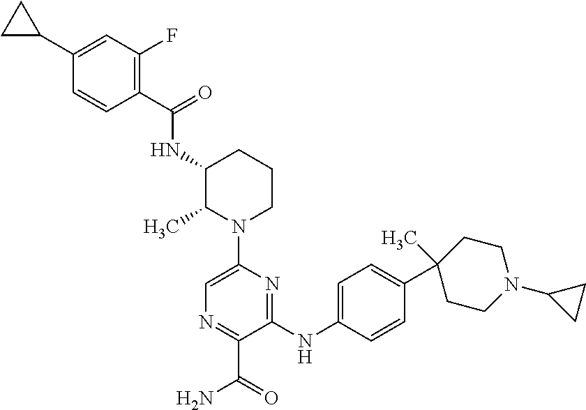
N(C1C(C)N(C2=CN=C(C(=O)N)C(NC3=CC=C(C4(C)CCN(C5CC5)CC4)C=C3)=N2)CCC1)C(C1=C(F)C=C(C2CC2)C=C1)=O
